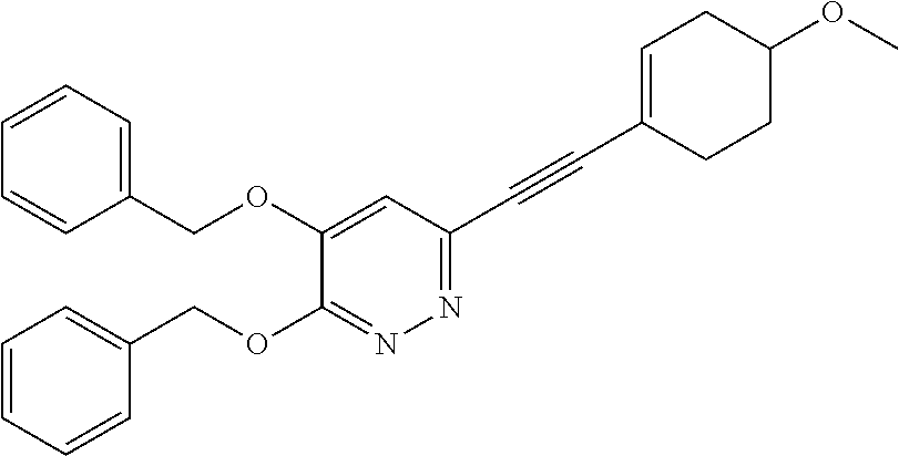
C1=C(OCC2=CC=CC=C2)C(OCC2=CC=CC=C2)=NN=C1C#CC1=CCC(OC)CC1
